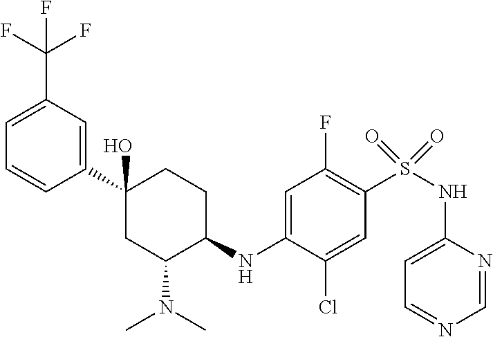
C1(C2(O)CC(N(C)C)C(NC3=CC(F)=C(S(NC4=CC=NC=N4)(=O)=O)C=C3Cl)CC2)=CC(C(F)(F)F)=CC=C1
